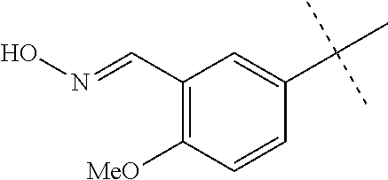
C1(C=NO)=C([MeO])C=CC(C(C)(C)C)=C1
